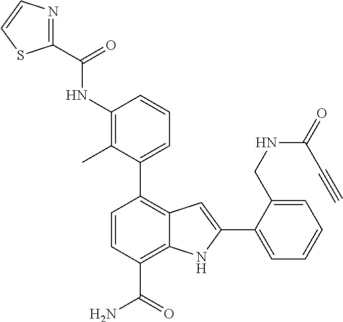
C1(C2=CC=CC(NC(C3=NC=CS3)=O)=C2C)=C2C(=C(C(N)=O)C=C1)NC(C1=CC=CC=C1CNC(=O)C#C)=C2
